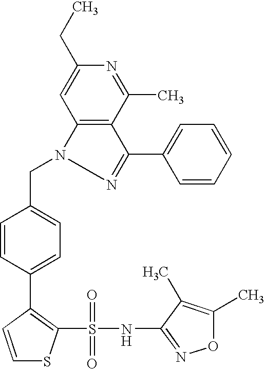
C1=CC(C2=CC=C(CN3C4=C(C(C)=NC(CC)=C4)C(C4=CC=CC=C4)=N3)C=C2)=C(S(NC2=NOC(C)=C2C)(=O)=O)S1
